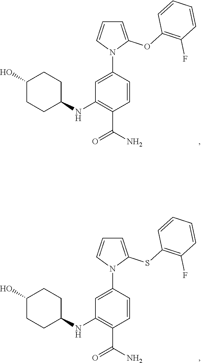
C1=C(N2C(OC3=C(F)C=CC=C3)=CC=C2)C=CC(C(N)=O)=C1NC1CCC(O)CC1.C1=C(N2C(SC3=C(F)C=CC=C3)=CC=C2)C=CC(C(N)=O)=C1NC1CCC(O)CC1
